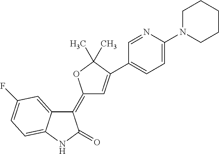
C1(=C2C=C(C3=CC=C(N4CCCCC4)N=C3)C(C)(C)O2)C2=CC(F)=CC=C2NC1=O
